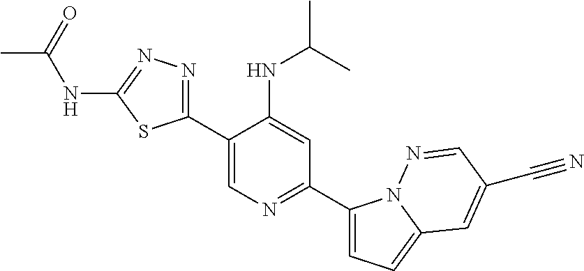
C1(C2=CN=C(C3=CC=C4N3N=CC(C#N)=C4)C=C2NC(C)C)=NN=C(NC(C)=O)S1
